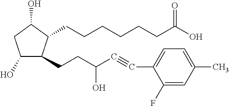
C(CCCC(O)=O)CCC1C(CCC(C#CC2=CC=C(C)C=C2F)O)C(O)CC1O
